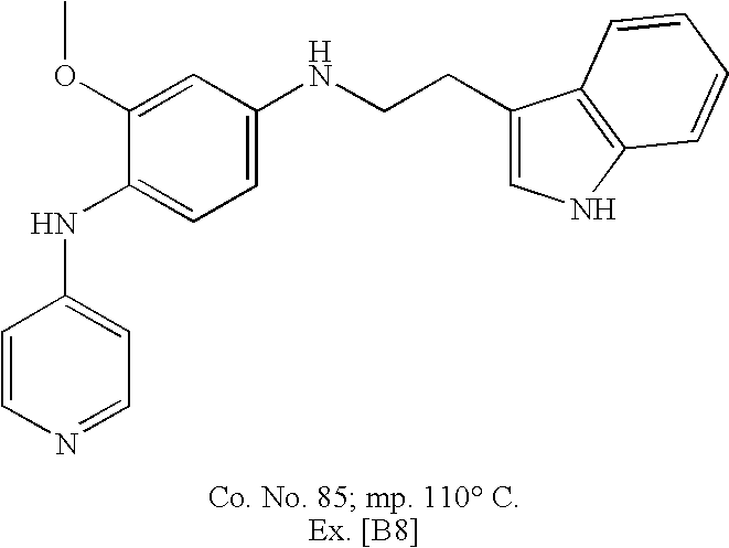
C1=CN=CC=C1NC1=CC=C(NCCC2=CNC3=C2C=CC=C3)C=C1OC
